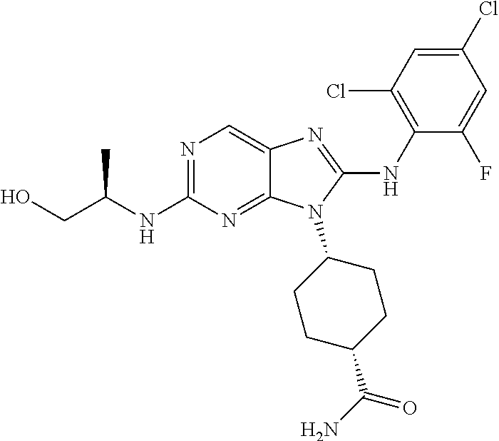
N1=C(NC(CO)C)N=C2C(=C1)N=C(NC1=C(Cl)C=C(Cl)C=C1F)N2C1CCC(C(N)=O)CC1
